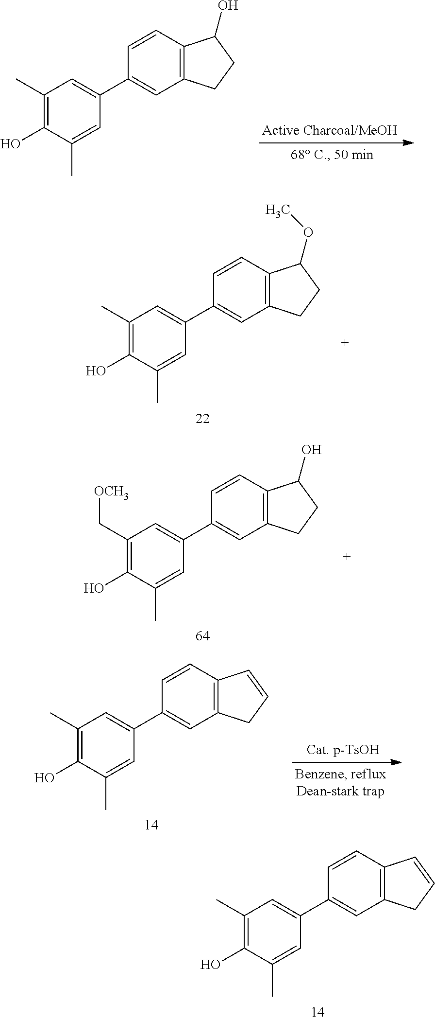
C1(C)=C(O)C(C)=CC(C2=CC3=C(C=C2)C(O)CC3)=C1.C1(C)=C(O)C(C)=CC(C2=CC3=C(C=C2)C(OC)CC3)=C1.C1(C[OCH3])=C(O)C(C)=CC(C2=CC3=C(C=C2)C(O)CC3)=C1.C1(C)=C(O)C(C)=CC(C2=CC3=C(C=C2)C=CC3)=C1.C1(C)=C(O)C(C)=CC(C2=CC3=C(C=C2)C=CC3)=C1
